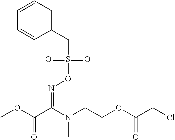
COC(C(N(CCOC(CCl)=O)C)=NOS(CC1=CC=CC=C1)(=O)=O)=O
